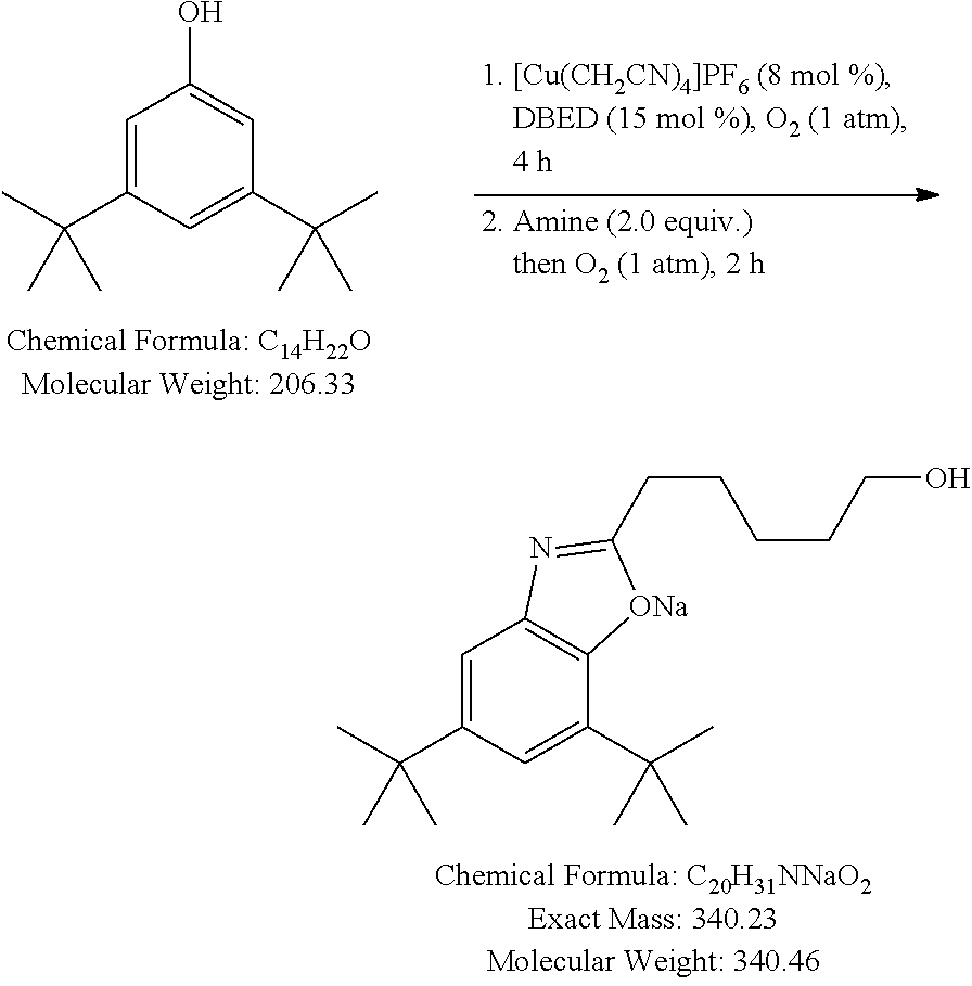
C1=C(C(C)(C)C)C=C(C(C)(C)C)C=C1O.C1=C(C(C)(C)C)C=C(C(C)(C)C)C2=C1N=C(CCCCCO)[ONa]2
